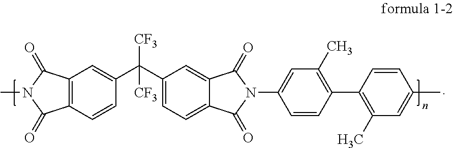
C12=C(C=CC(C(C3=CC=C4C(=C3)C(=O)N(C3=CC(C)=C(C5=C(C)C=C(C)C=C5)C=C3)C4=O)([CF3])[CF3])=C1)C(=O)N(C)C2=O
